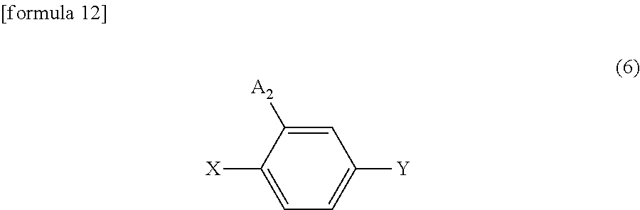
C1=C([A2])C([X])=CC=C1[Y]
